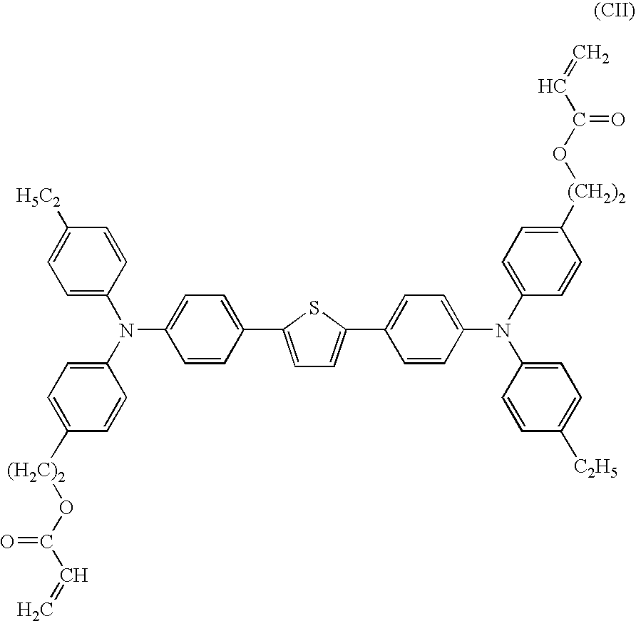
C1=C(N(C2=CC=C([(H2C)2]OC(C=C)=O)C=C2)C2=CC=C(C3=CC=C(C4=CC=C(N(C5=CC=C([(CH2)2]OC(C=C)=O)C=C5)C5=CC=C([C2H5])C=C5)C=C4)S3)C=C2)C=CC([H5C2])=C1
